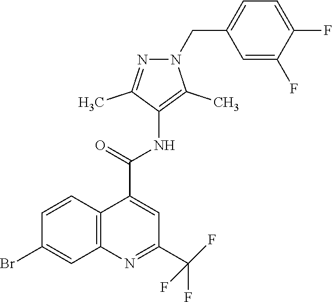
C1=CC2=C(C=C1Br)N=C(C(F)(F)F)C=C2C(NC1=C(C)N(CC2=CC=C(F)C(F)=C2)N=C1C)=O
